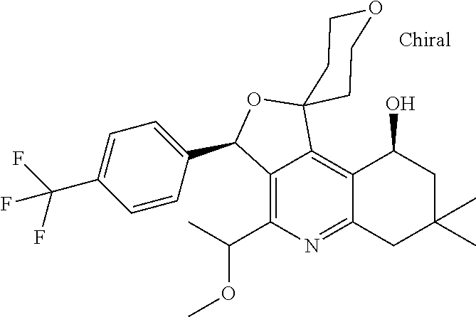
C12=C(C(C)OC)N=C3C(=C1C1(OC2C2=CC=C(C(F)(F)F)C=C2)CCOCC1)C(O)CC(C)(C)C3
